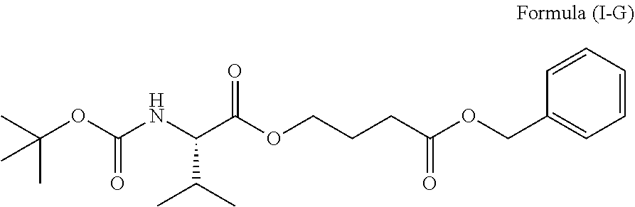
N(C(C(OCCCC(OCC1=CC=CC=C1)=O)=O)C(C)C)C(=O)OC(C)(C)C
